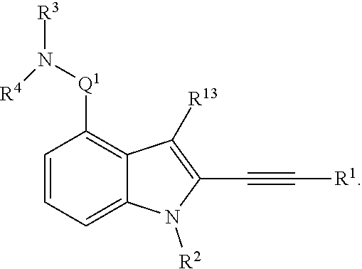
C1=C2C(=C([Q1]N([R3])[R4])C=C1)C([R13])=C(C#C[R1])N2[R2]
